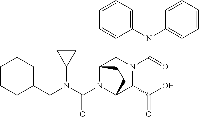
C(N1C2C(C(O)=O)N(C(N(C3=CC=CC=C3)C3=CC=CC=C3)=O)CC1CC2)(N(CC1CCCCC1)C1CC1)=O
